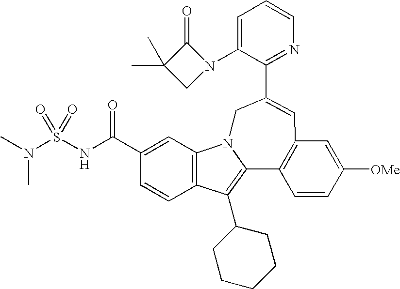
C1=C(N2C(=O)C(C)(C)C2)C(C2=CC3=C(C4=C(C5CCCCC5)C5=C(C=C(C(NS(N(C)C)(=O)=O)=O)C=C5)N4C2)C=CC([OMe])=C3)=NC=C1
